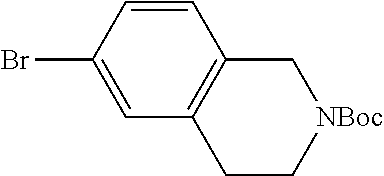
C1=CC2=C(C=C1Br)CC[NBoc]C2
